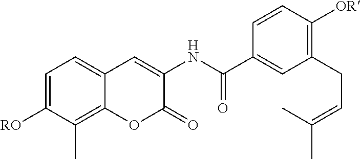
C1=C([RO])C(C)=C2C(=C1)C=C(NC(C1=CC(CC=C(C)C)=C([OR])C=C1)=O)C(=O)O2
